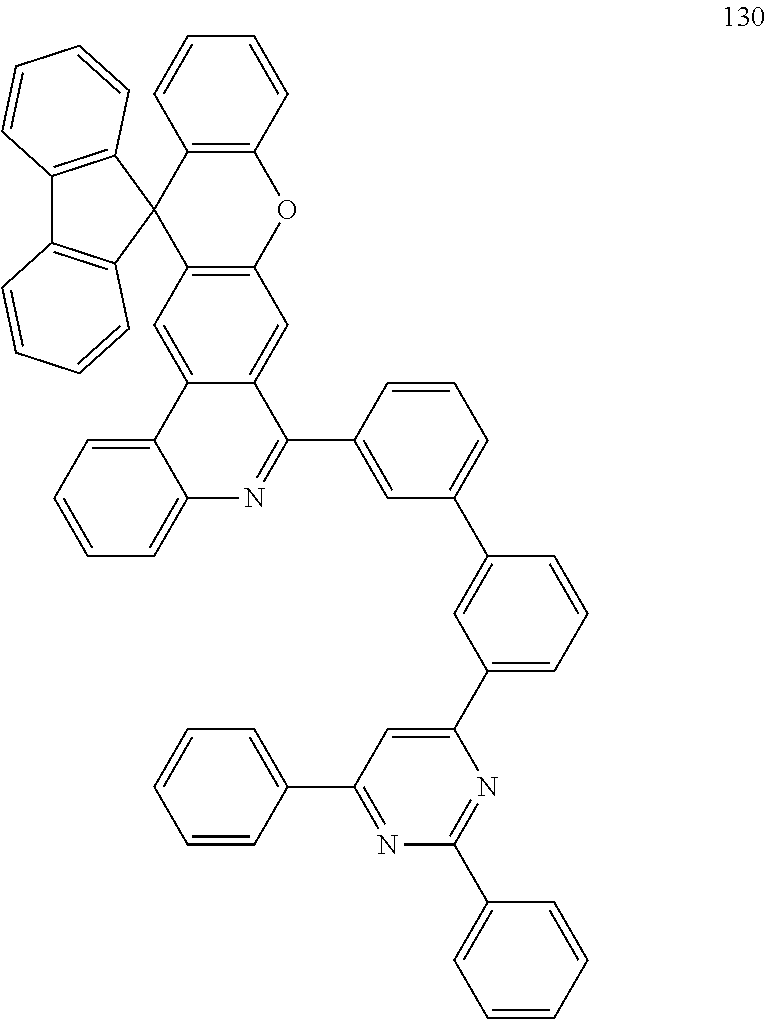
C12=C(C=CC=C1)OC1=C(C=C3C(=C1)C(C1=CC(C4=CC(C5=CC(C6=CC=CC=C6)=NC(C6=CC=CC=C6)=N5)=CC=C4)=CC=C1)=NC1=CC=CC=C31)C21C2=C(C3=C1C=CC=C3)C=CC=C2
